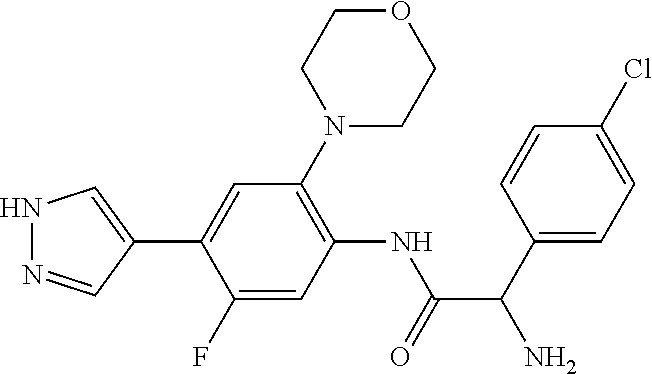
N1N=CC(C2=CC(N3CCOCC3)=C(NC(=O)C(C3=CC=C(Cl)C=C3)N)C=C2F)=C1
